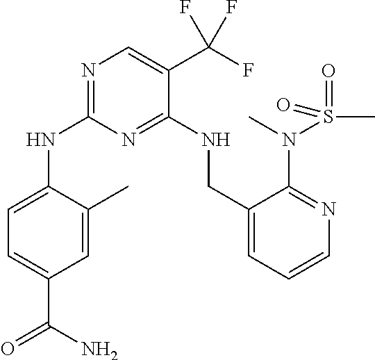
C1=C(C)C(NC2=NC=C(C(F)(F)F)C(NCC3=CC=CN=C3N(C)S(C)(=O)=O)=N2)=CC=C1C(N)=O
